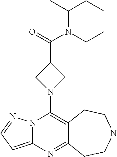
N12C(=CC=N1)N=C1C(=C2N2CC(C(=O)N3CCCCC3C)C2)CCNCC1
